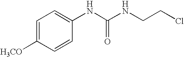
C1=C([H3CO])C=CC(NC(NCCCl)=O)=C1
